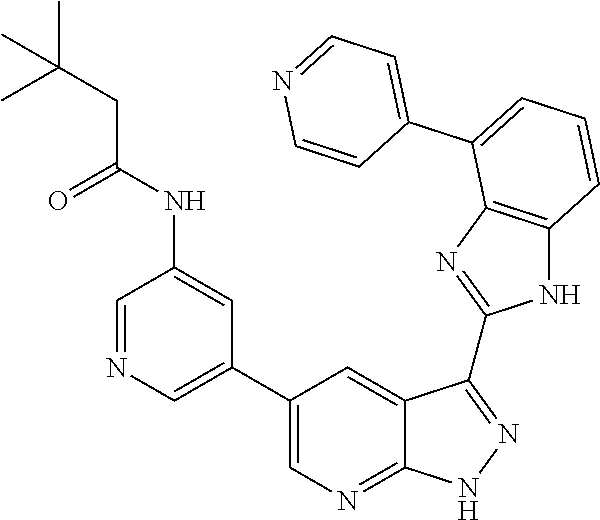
C1=C(C2=CC=CC3=C2N=C(C2=NNC4=NC=C(C5=CN=CC(NC(CC(C)(C)C)=O)=C5)C=C42)N3)C=CN=C1
